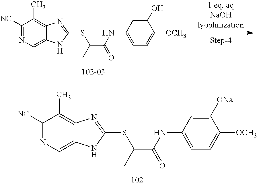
C1([NC])=NC=C2C(=C1C)N=C(SC(C)C(=O)NC1=CC=C([OCH3])C(O)=C1)N2.C1([NC])=NC=C2C(=C1C)N=C(SC(C)C(=O)NC1=CC=C([OCH3])C([ONa])=C1)N2
